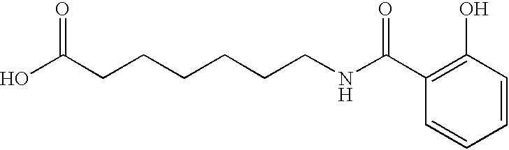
C(CCCCCNC(C1=C(O)C=CC=C1)=O)C(O)=O
